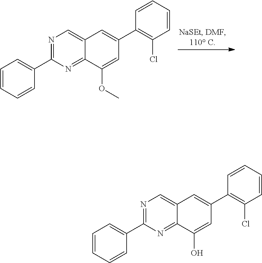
N1=C(C2=CC=CC=C2)N=C2C(=C1)C=C(C1=C(Cl)C=CC=C1)C=C2OC.N1=C(C2=CC=CC=C2)N=C2C(=C1)C=C(C1=C(Cl)C=CC=C1)C=C2O
